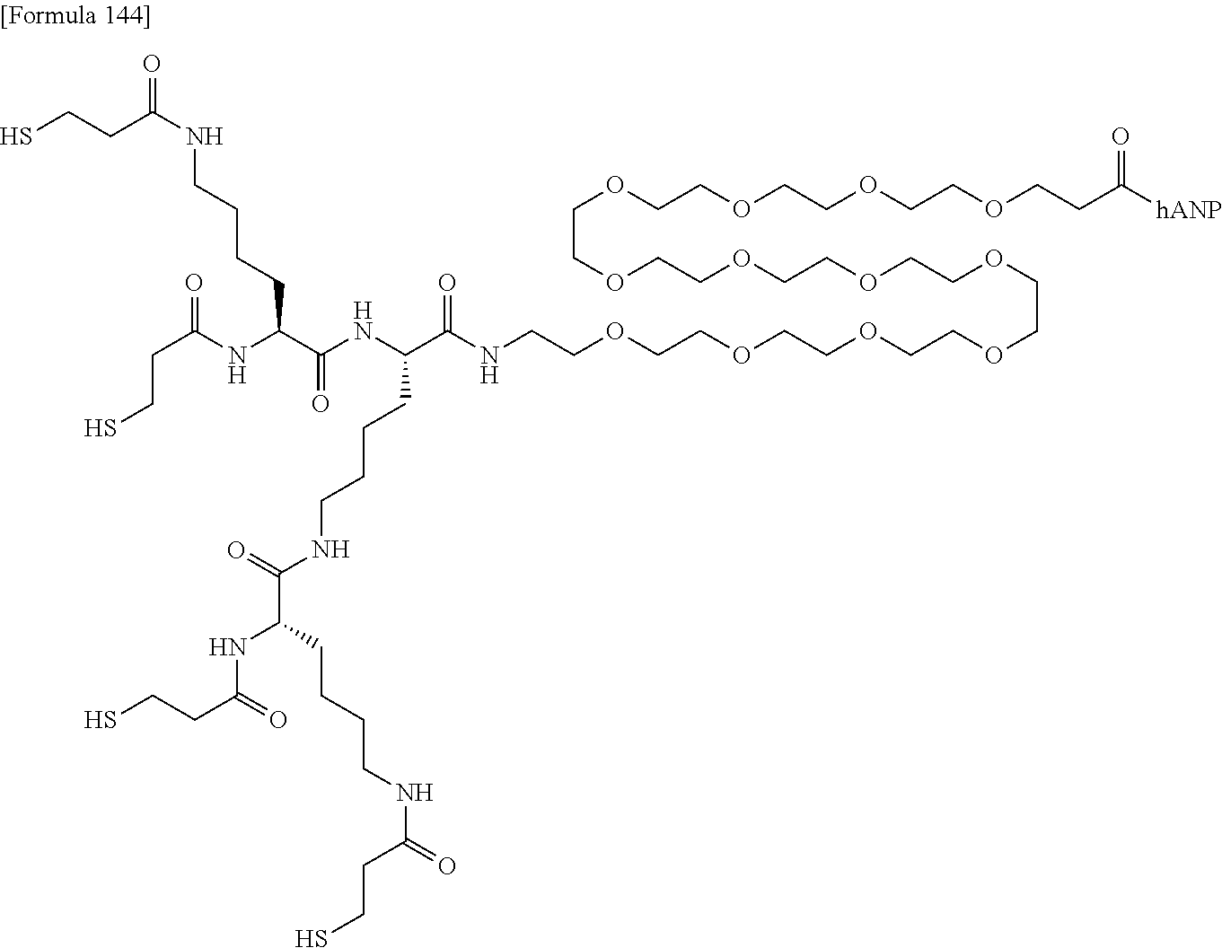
C(NC(C(NCCOCCOCCOCCOCCOCCOCCOCCOCCOCCOCCOCCOCCC([hANP])=O)=O)CCCCNC(C(CCCCNC(=O)CCS)NC(CCS)=O)=O)(C(NC(CCS)=O)CCCCNC(=O)CCS)=O
